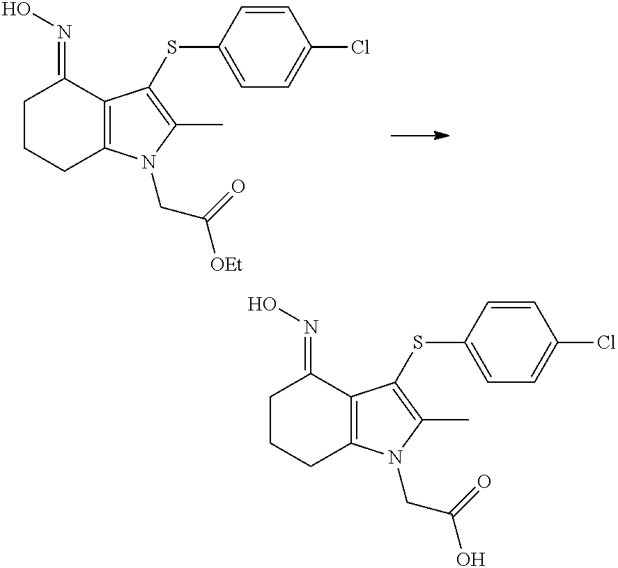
C1CCC2=C(C1=NO)C(SC1=CC=C(Cl)C=C1)=C(C)N2CC([OEt])=O.C1CCC2=C(C1=NO)C(SC1=CC=C(Cl)C=C1)=C(C)N2CC(O)=O
